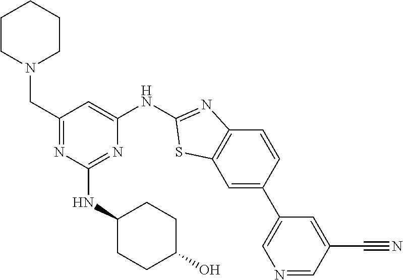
C1CN(CC2=NC(NC3CCC(O)CC3)=NC(NC3=NC4=C(C=C(C5=CN=CC(C#N)=C5)C=C4)S3)=C2)CCC1
